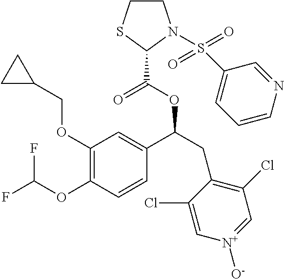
C1(OCC2CC2)=C(OC(F)F)C=CC(C(CC2=C(Cl)C=[N+]([O-])C=C2Cl)OC(C2N(S(=O)(=O)C3=CC=CN=C3)CCS2)=O)=C1
